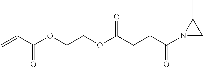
O(CCOC(=O)C=C)C(CCC(=O)N1CC1C)=O
